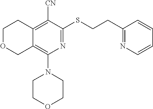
C1OCC2=C(N3CCOCC3)N=C(SCCC3=NC=CC=C3)C([CN])=C2C1
